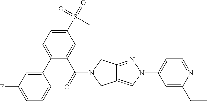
C1(C2=CC=C(S(C)(=O)=O)C=C2C(=O)N2CC3=CN(C4=CC=NC(CC)=C4)N=C3C2)=CC(F)=CC=C1
